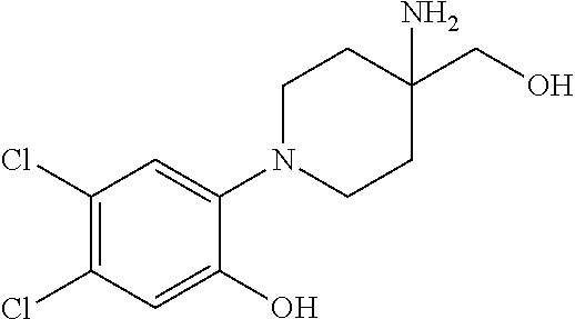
C1(Cl)=C(Cl)C=C(O)C(N2CCC(CO)(N)CC2)=C1
